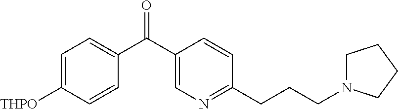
C1=C([THPO])C=CC(C(C2=CN=C(CCCN3CCCC3)C=C2)=O)=C1
